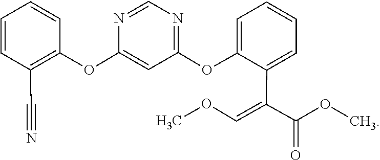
C1=CC=C(C(C(=O)OC)=COC)C(OC2=NC=NC(OC3=C(C#N)C=CC=C3)=C2)=C1
